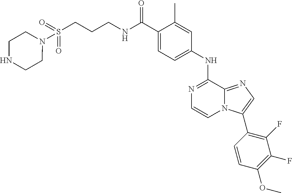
N1=C(NC2=CC=C(C(NCCCS(N3CCNCC3)(=O)=O)=O)C(C)=C2)C2=NC=C(C3=C(F)C(F)=C(OC)C=C3)N2C=C1
